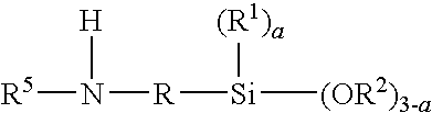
[R5]N([R][Si]([(R1)a])[(OR2)3-a])[H]
